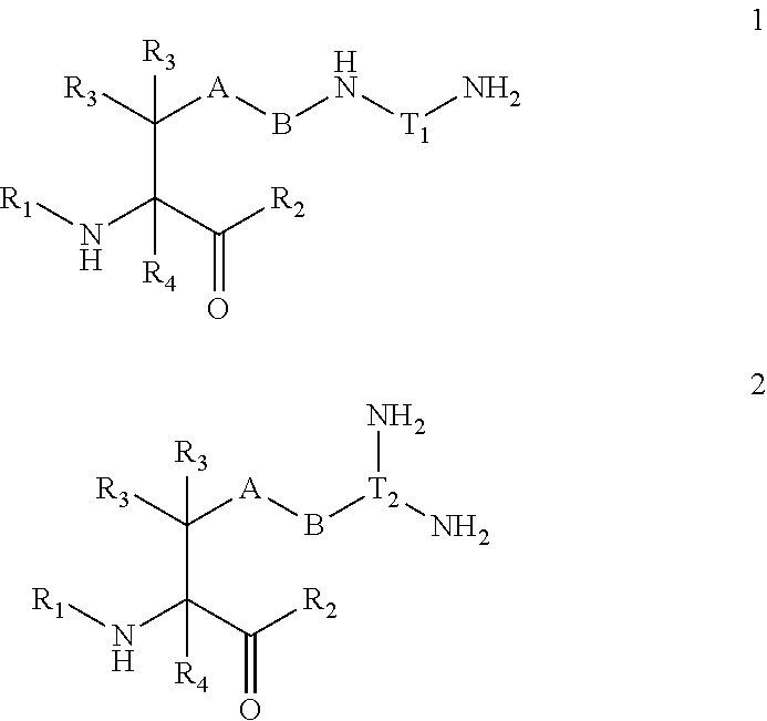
C(C(C([R2])=O)(N[R1])[R4])([R3])([A]BN[T1]N)[R3].C(C(C([R2])=O)(N[R1])[R4])([R3])([A]B[T2](N)N)[R3]
